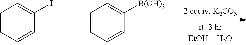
C1=CC=CC(I)=C1.C1=CC=CC([B(OH)3])=C1
